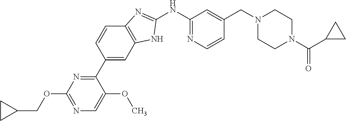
C1(C2=NC(OCC3CC3)=NC=C2OC)=CC2=C(C=C1)N=C(NC1=NC=CC(CN3CCN(C(=O)C4CC4)CC3)=C1)N2
